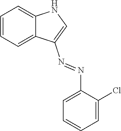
C1=CC=C2C(=C1)NC=C2N=NC1=CC=CC=C1Cl
